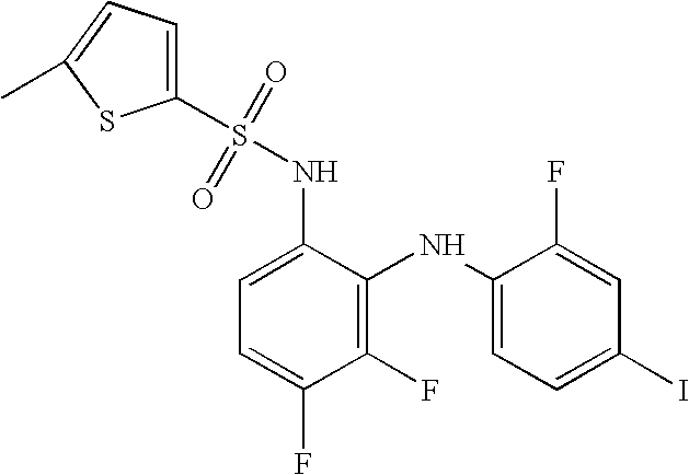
C1(F)=C(NC2=CC=C(I)C=C2F)C(NS(C2=CC=C(C)S2)(=O)=O)=CC=C1F
